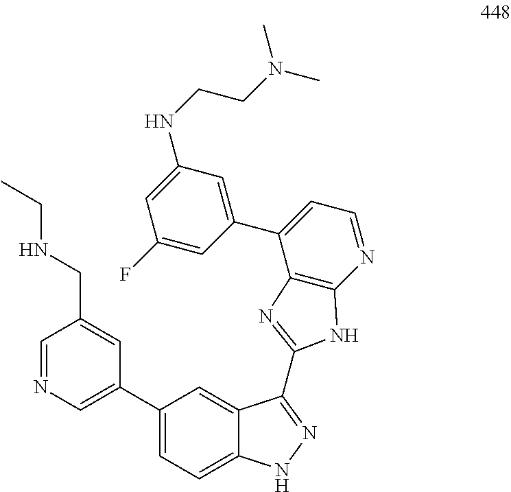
C1(C2=CN=CC(CNCC)=C2)=CC=C2C(=C1)C(C1=NC3=C(N=CC=C3C3=CC(NCCN(C)C)=CC(F)=C3)N1)=NN2
